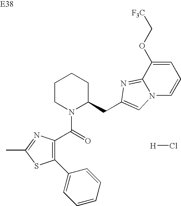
C1=CC=CC(C2=C(C(=O)N3C(CC4=CN5C=CC=C(OC[F3C])C5=N4)CCCC3)N=C(C)S2)=C1.[H]Cl
